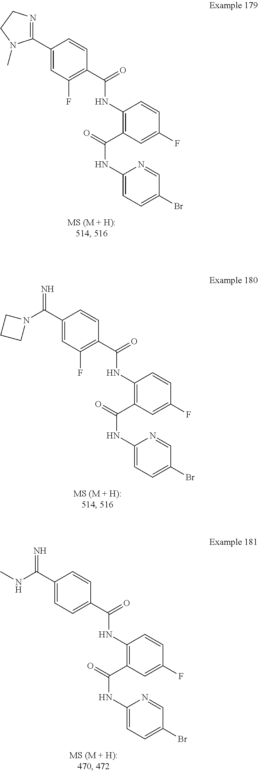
O=C(NC1=C(C(NC2=CC=C(Br)C=N2)=O)C=C(F)C=C1)C1=C(F)C=C(C2=NCCN2C)C=C1.O=C(NC1=C(C(NC2=CC=C(Br)C=N2)=O)C=C(F)C=C1)C1=C(F)C=C(C(=N)N2CCC2)C=C1.O=C(NC1=C(C(NC2=CC=C(Br)C=N2)=O)C=C(F)C=C1)C1=CC=C(C(=N)NC)C=C1
